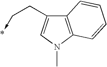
C12=C(N(C)C=C1CC->*)C=CC=C2
